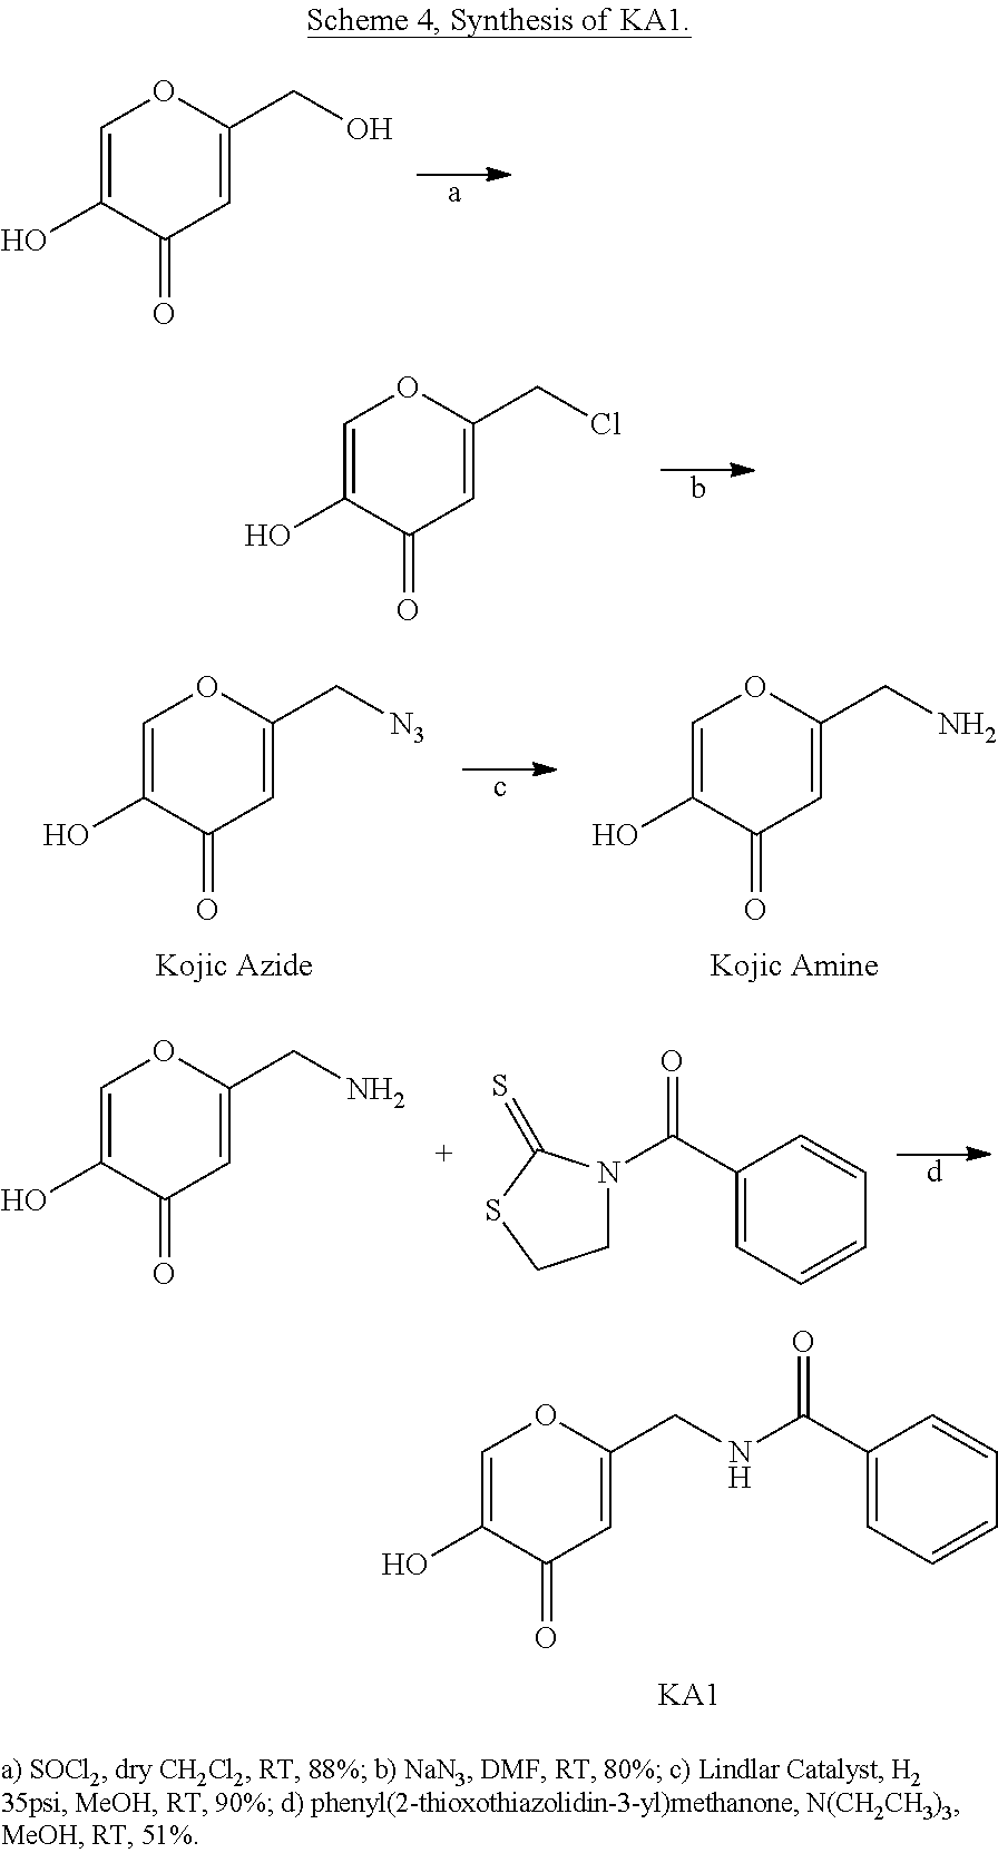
C1=C(O)C(=O)C=C(CCl)O1.C1=C(O)C(=O)C=C(CNC(C2=CC=CC=C2)=O)O1.[KA1].C1=C(O)C(=O)C=C(C[N3])O1.C1=C(O)C(=O)C=C(CN)O1.C1=C(O)C(=O)C=C(CN)O1.C1(C(=O)N2CCSC2=S)=CC=CC=C1.C1=C(O)C(=O)C=C(CO)O1
